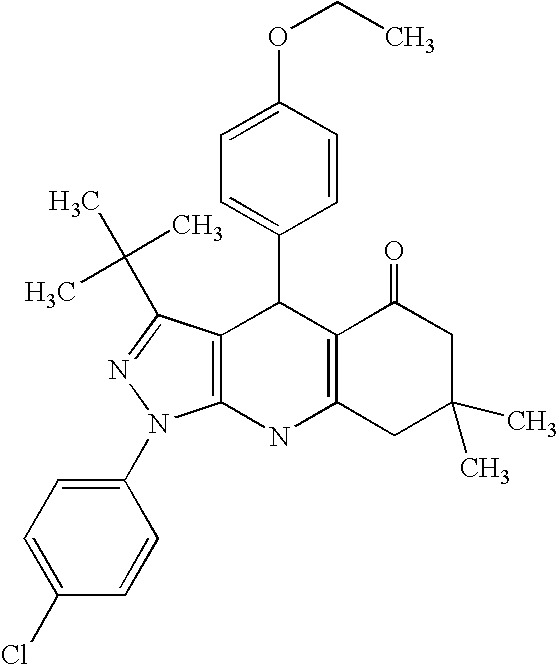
C12=C(NC3=C(C1C1=CC=C(OCC)C=C1)C(C(C)(C)C)=NN3C1=CC=C(Cl)C=C1)CC(C)(C)CC2=O
